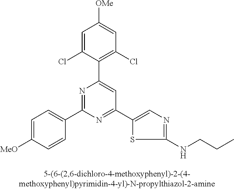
C1=C(Cl)C(C2=CC(C3=CN=C(NCCC)S3)=NC(C3=CC=C([MeO])C=C3)=N2)=C(Cl)C=C1[OMe]
